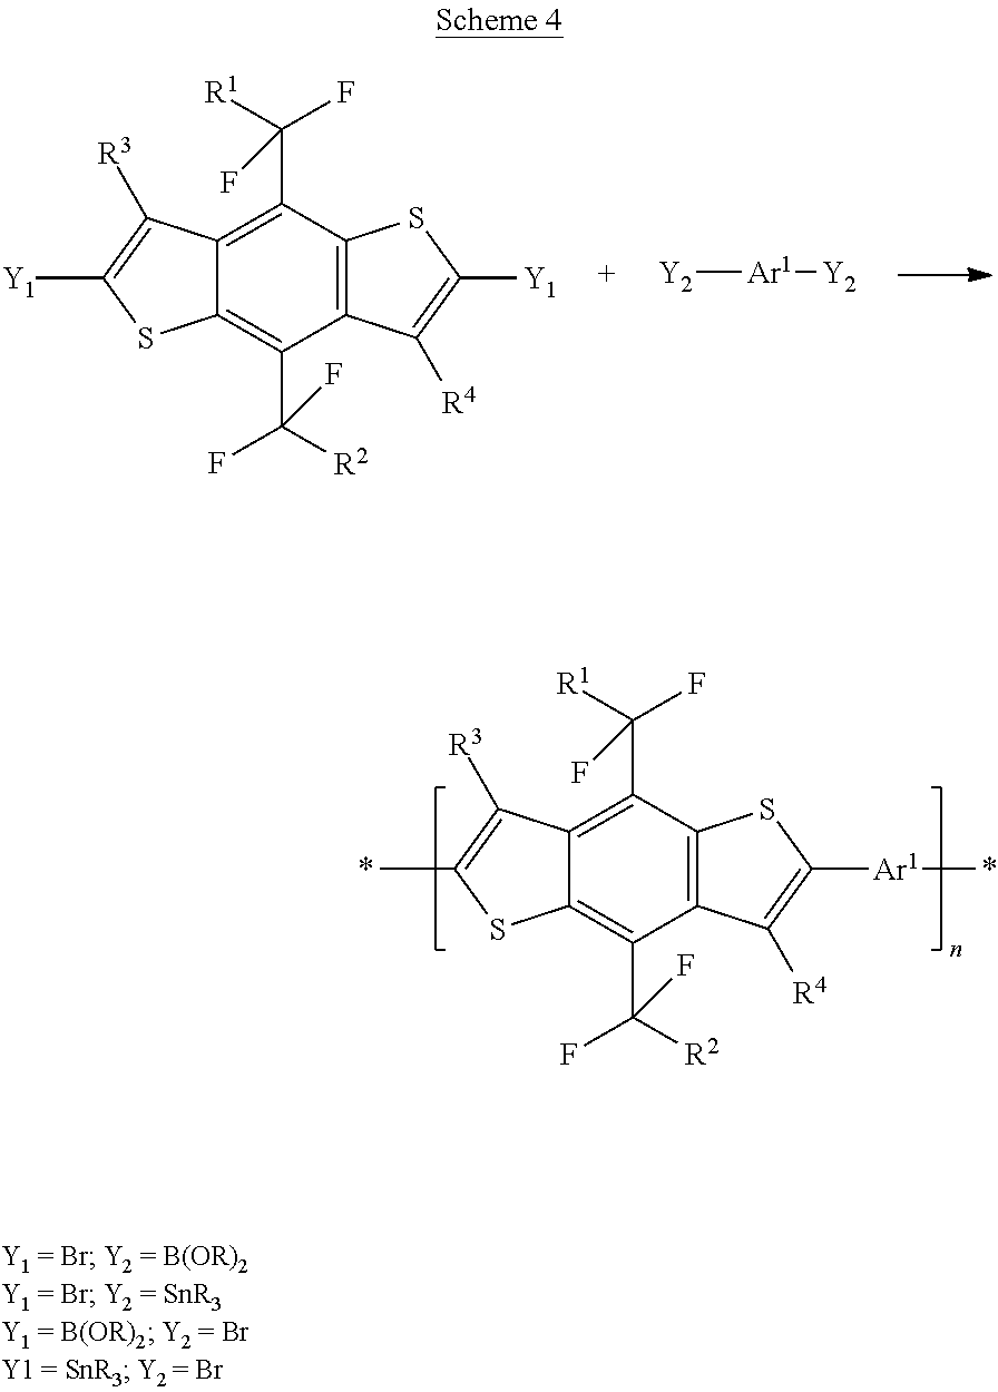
C12=C(C([R1])(F)F)C3=C(C(C([R2])(F)F)=C1SC(C)=C2[R3])C([R4])=C([Ar1]C)S3.C12=C(C([R1])(F)F)C3=C(C(C([R2])(F)F)=C1SC([Y1])=C2[R3])C([R4])=C([Y1])S3.[Y2][Ar1][Y2]
